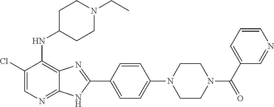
C1(Cl)=CN=C2C(=C1NC1CCN(CC)CC1)N=C(C1=CC=C(N3CCN(C(C4=CC=CN=C4)=O)CC3)C=C1)N2
